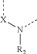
N([R2])([X]C)C
